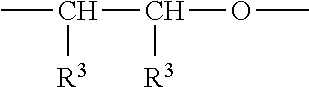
CC(C(OC)[R3])[R3]
